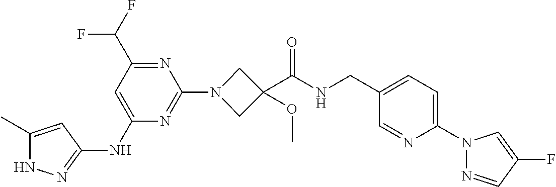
N1C(C)=CC(NC2=CC(C(F)F)=NC(N3CC(C(NCC4=CC=C(N5N=CC(F)=C5)N=C4)=O)(OC)C3)=N2)=N1
